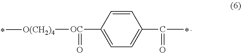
[OC](C1=CC=C(C(C)=O)C=C1)(=O)[O(CH2)4]C
